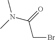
C(Br)C(N(C)C)=O
